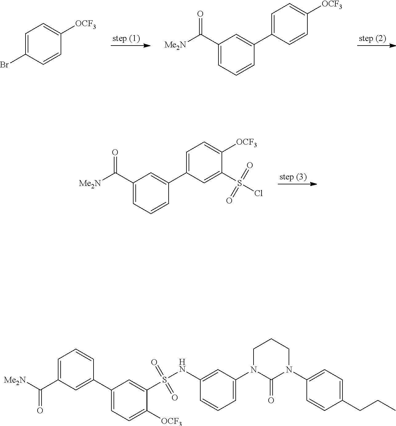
C1=C(Br)C=CC([OCF3])=C1.C1=C(C2=CC(C([Me2N])=O)=CC=C2)C=CC([OCF3])=C1.C1=C(C2=CC(C([Me2N])=O)=CC=C2)C=C(S(Cl)(=O)=O)C([OCF3])=C1.C1(NS(C2=CC(C3=CC(C(=O)[Me2N])=CC=C3)=CC=C2[OCF3])(=O)=O)=CC(N2C(=O)N(C3=CC=C(CCC)C=C3)CCC2)=CC=C1
